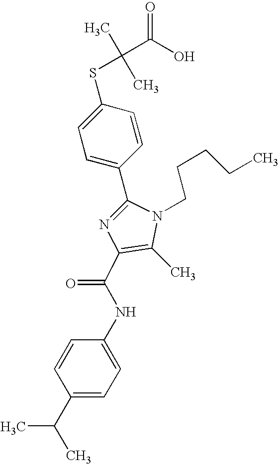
C1(C2=CC=C(SC(C)(C)C(O)=O)C=C2)=NC(C(NC2=CC=C(C(C)C)C=C2)=O)=C(C)N1CCCCC
